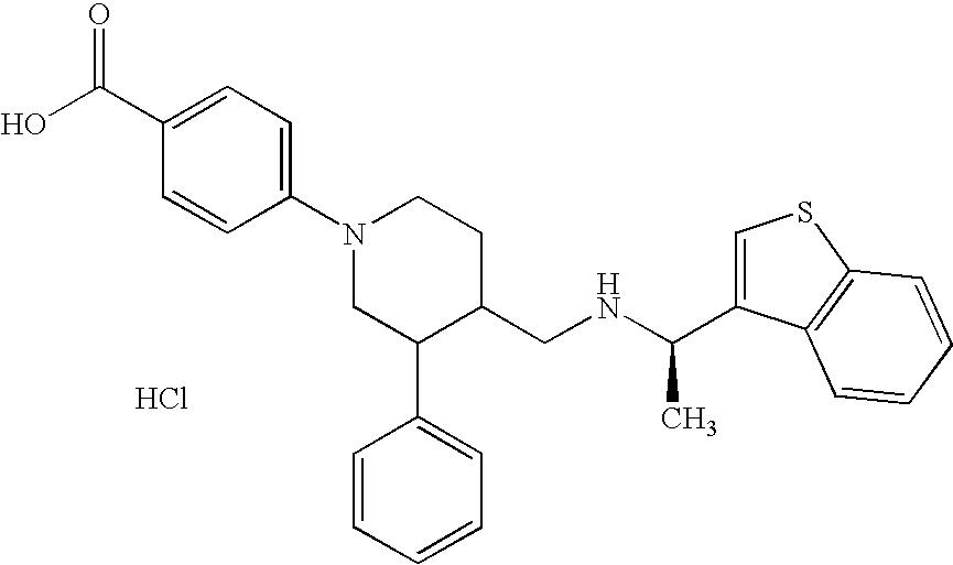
Cl.C1(N2CC(C3=CC=CC=C3)C(CNC(C)C3=CSC4=C3C=CC=C4)CC2)=CC=C(C(O)=O)C=C1
